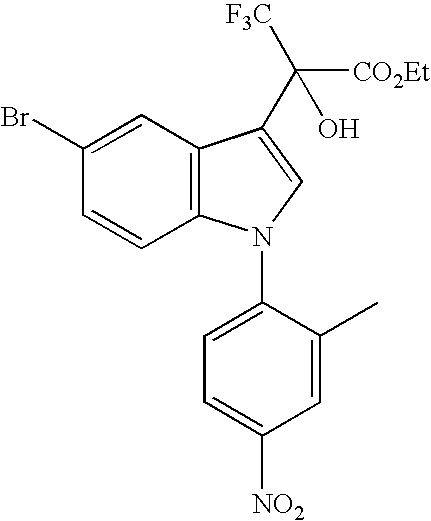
C1=CC2=C(C=C1Br)C(C([F3C])([CO2Et])O)=CN2C1=CC=C([NO2])C=C1C
